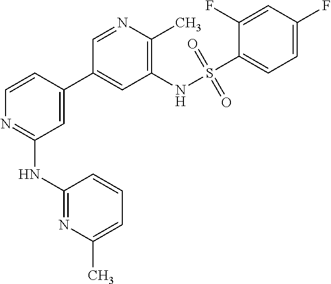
C1=CC(C2=CC(NS(=O)(=O)C3=CC=C(F)C=C3F)=C(C)N=C2)=CC(NC2=NC(C)=CC=C2)=N1
